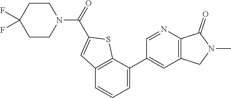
C1CN(C(=O)C2=CC3=C(S2)C(C2=CC4=C(N=C2)C(=O)N(C)C4)=CC=C3)CCC1(F)F
